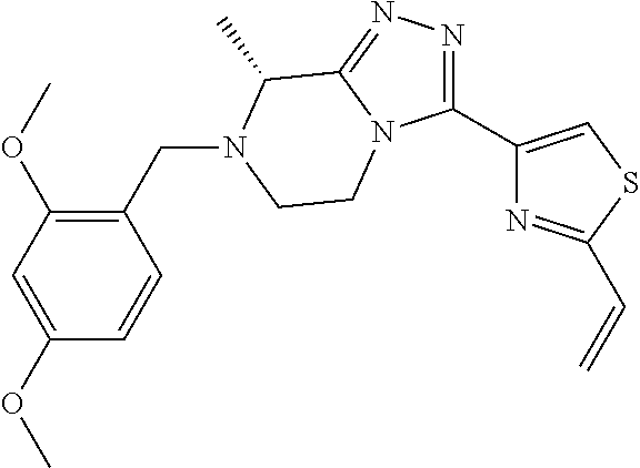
C1(C2=CSC(C=C)=N2)=NN=C2N1CCN(CC1=C(OC)C=C(OC)C=C1)C2C
